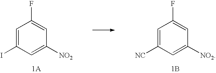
C1=C([NC])C=C([NO2])C=C1F.[1B].C1=C(I)C=C([NO2])C=C1F
